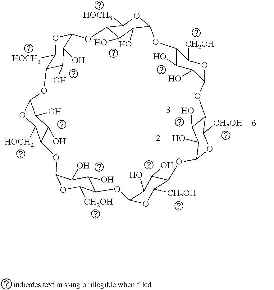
C12C(O)C(O)C(OC1[CH2OH])OC1C(O)C(O)C(OC1[CH2OH])OC1C(O)C(O)C(OC1[CH2OH])OC1C(O)C(O)C(OC1[HOCH2])OC1C(O)C(O)C(OC1[HOCH3])OC1C(O)C(O)C(OC1[HOCH3])OC1C(O)C(O)C(O2)OC1[CH2OH]
